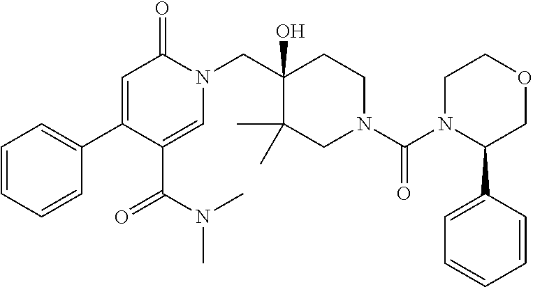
C1=CC=CC(C2=CC(=O)N(CC3(O)CCN(C(=O)N4C(C5=CC=CC=C5)COCC4)CC3(C)C)C=C2C(=O)N(C)C)=C1
